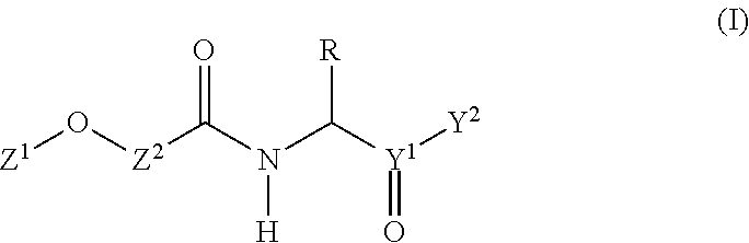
[Z1]O[Z2]C(N(C([Y1]([Y2])=O)[R])[H])=O
